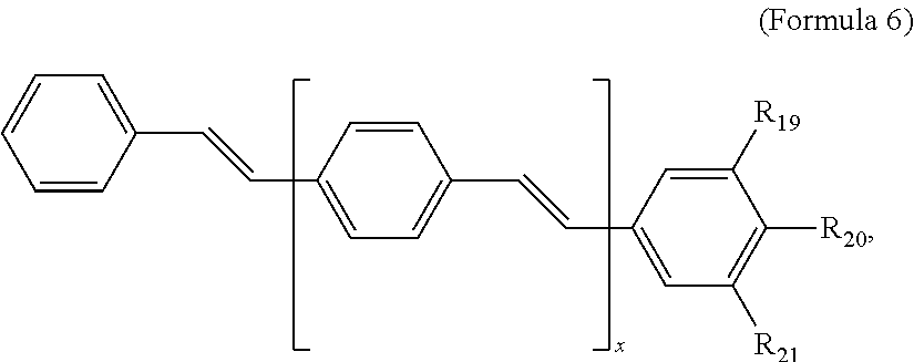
C1=CC(C=CC2=CC=C(C=CC3=CC([R21])=C([R20])C([R19])=C3)C=C2)=CC=C1
